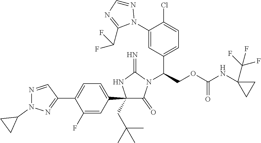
C1(C2=CC=C(C3=NN(C4CC4)N=C3)C(F)=C2)(CC(C)(C)C)C(=O)N(C(COC(NC2(C(F)(F)F)CC2)=O)C2=CC=C(Cl)C(N3N=CN=C3C(F)F)=C2)C(=N)N1
